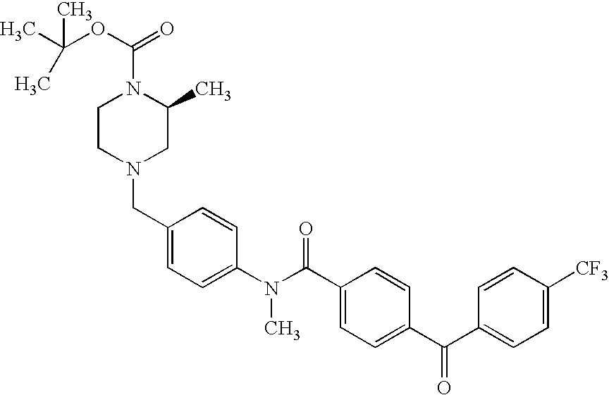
C1(CN2CC(C)N(C(OC(C)(C)C)=O)CC2)=CC=C(N(C(C2=CC=C(C(C3=CC=C([CF3])C=C3)=O)C=C2)=O)C)C=C1
